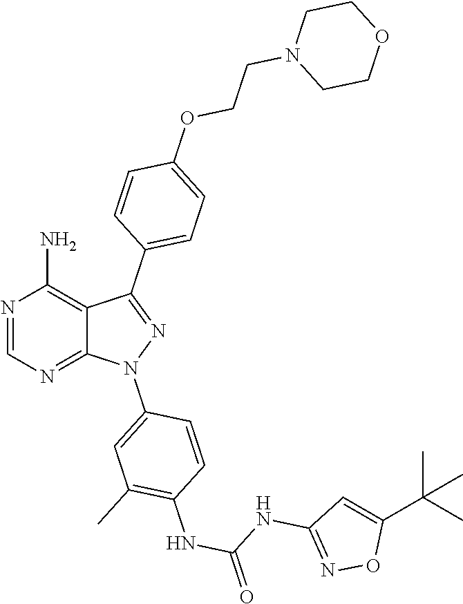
N1=CN=C2C(=C1N)C(C1=CC=C(OCCN3CCOCC3)C=C1)=NN2C1=CC(C)=C(NC(=O)NC2=NOC(C(C)(C)C)=C2)C=C1
